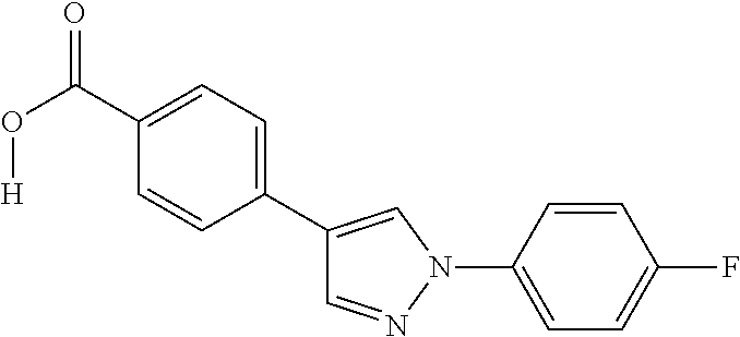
C1(C2=CN(C3=CC=C(F)C=C3)N=C2)=CC=C(C(O[H])=O)C=C1
